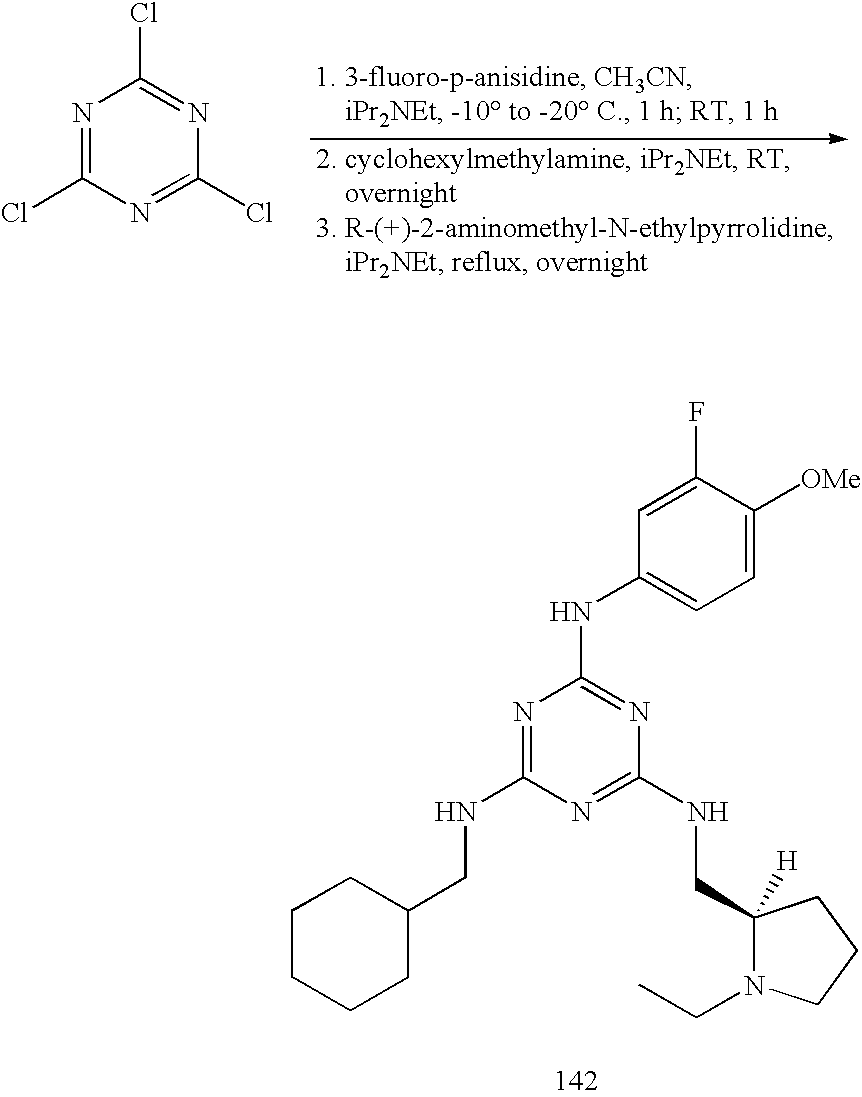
ClC1=NC(Cl)=NC(Cl)=N1.C1=C([OMe])C(F)=CC(NC2=NC(NCC3([H])N(CC)CCC3)=NC(NCC3CCCCC3)=N2)=C1
